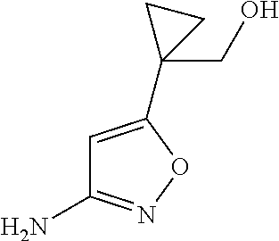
C1=C(C2(CO)CC2)ON=C1N
